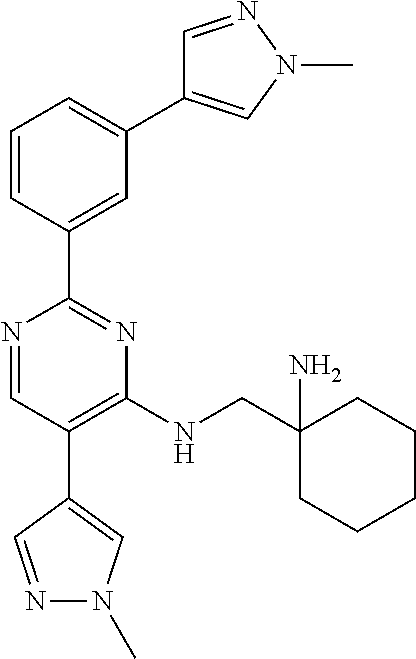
N1=CC(C2=CN(C)N=C2)=C(NCC2(N)CCCCC2)N=C1C1=CC(C2=CN(C)N=C2)=CC=C1
